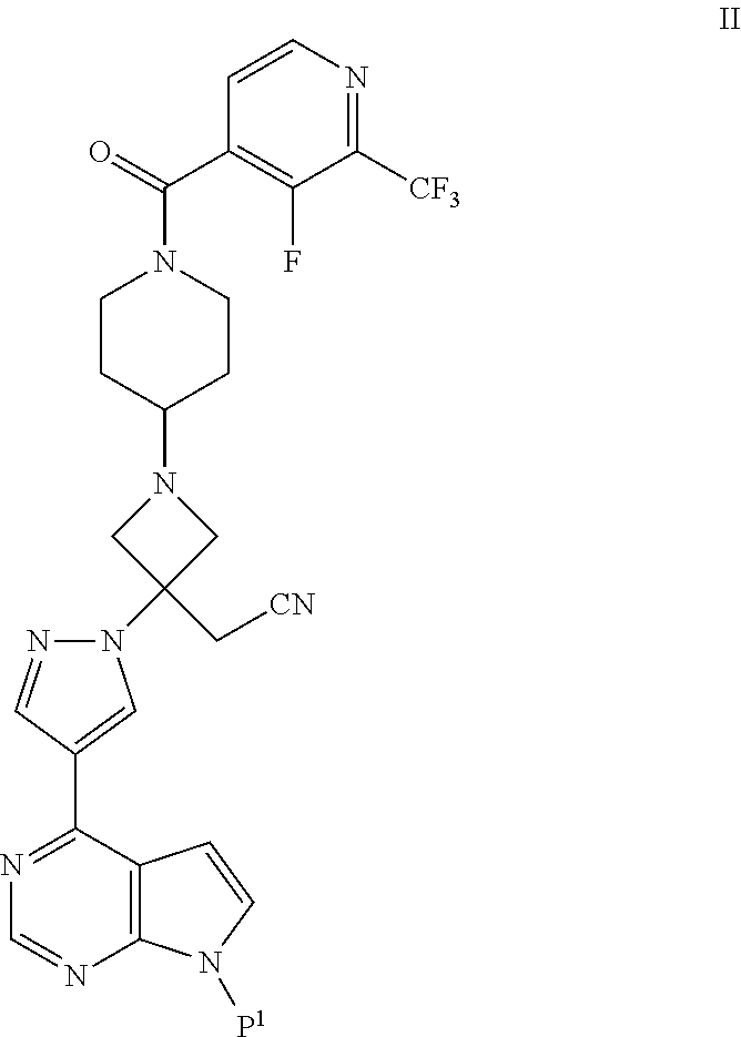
C1CC(N2CC(N3N=CC(C4=NC=NC5=C4C=CN5[P1])=C3)(C[CN])C2)CCN1C(C1=C(F)C([CF3])=NC=C1)=O
